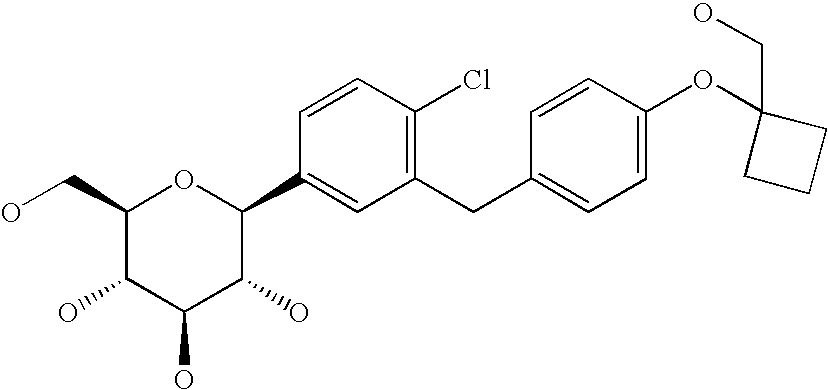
C1(CO)C(O)C(O)C(O)C(C2=CC(CC3=CC=C(OC4(CO)CCC4)C=C3)=C(Cl)C=C2)O1
